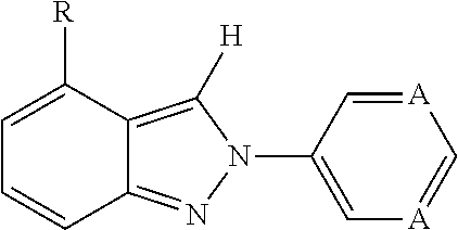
[R]C1=CC=CC2=NN(C3=C[A]=C[A]=C3)C([H])=C12
